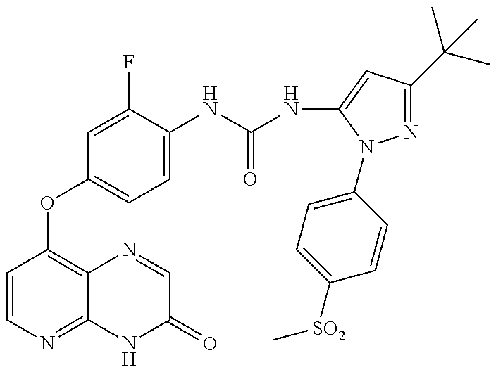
C1=CN=C2C(=C1OC1=CC=C(NC(=O)NC3=CC(C(C)(C)C)=NN3C3=CC=C([SO2]C)C=C3)C(F)=C1)N=CC(=O)N2
